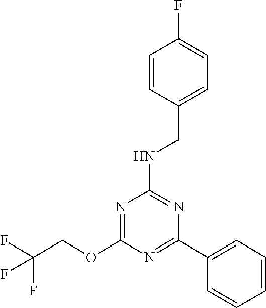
O(C1=NC(NCC2=CC=C(F)C=C2)=NC(C2=CC=CC=C2)=N1)CC(F)(F)F
